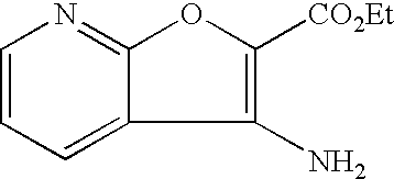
C1=CC=C2C(=N1)OC([CO2Et])=C2N
